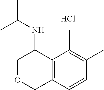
C12=C(C=CC(C)=C1C)COCC2NC(C)C.Cl
